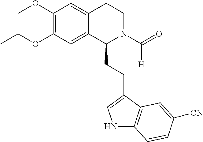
C(OC1=C(OC)C=C2C(=C1)C(CCC1=CNC3=C1C=C([CN])C=C3)N(C(=O)[H])CC2)C
